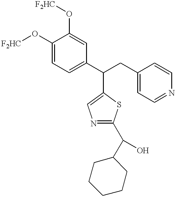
C(C1=CN=C(C(C2CCCCC2)O)S1)(C1=CC=C(O[F2HC])C(O[F2HC])=C1)CC1=CC=NC=C1
